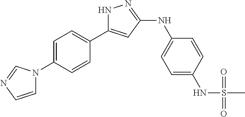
N1C(C2=CC=C(N3C=CN=C3)C=C2)=CC(NC2=CC=C(NS(C)(=O)=O)C=C2)=N1
